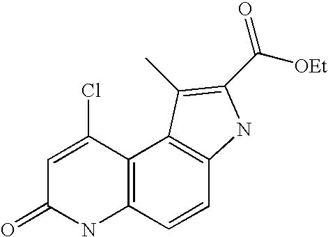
C12=C(C=CC3=C1C(C)=C(C([OEt])=O)N3)NC(=O)C=C2Cl
